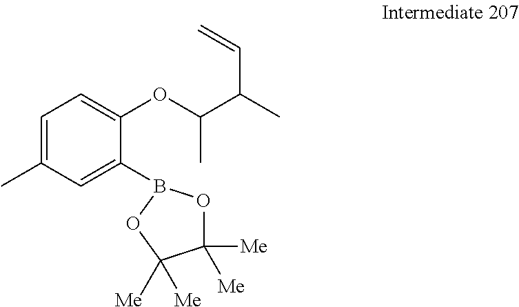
C1(B2OC([Me])([Me])C([Me])([Me])O2)=CC(C)=CC=C1OC(C(C)C=C)C
